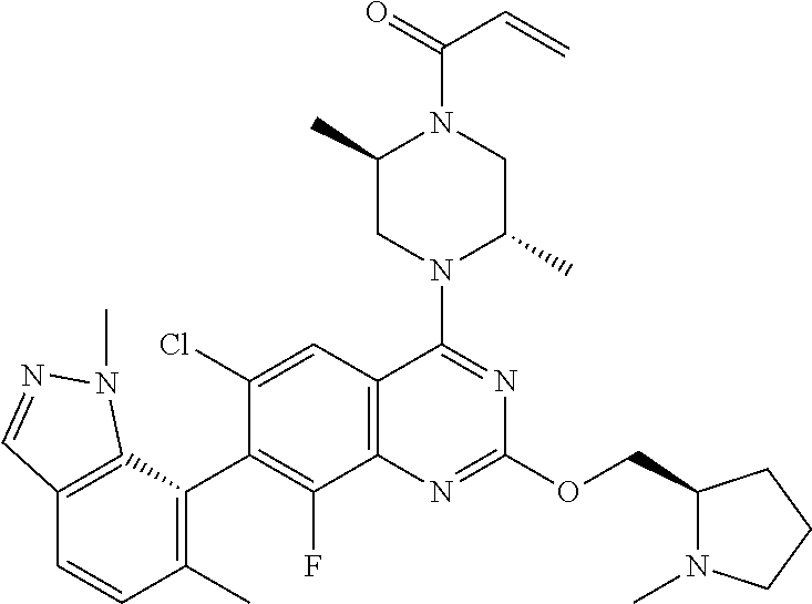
C12=C(C(C3=C(F)C4=C(C=C3Cl)C(N3C(C)CN(C(C=C)=O)C(C)C3)=NC(OCC3N(C)CCC3)=N4)=C(C)C=C1)N(C)N=C2
